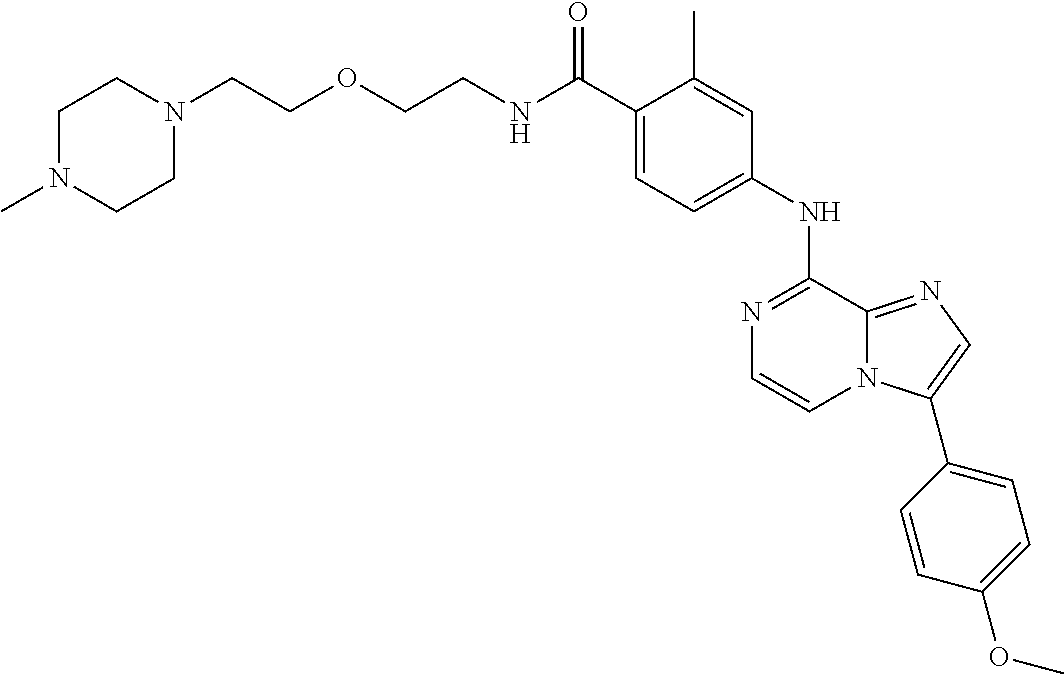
C(C1=CC=C(NC2=NC=CN3C2=NC=C3C2=CC=C(OC)C=C2)C=C1C)(=O)NCCOCCN1CCN(C)CC1
